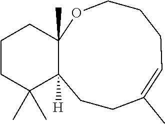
C1CC(C)(C)C2([H])CCC(C)=CCCCOC2(C)C1
